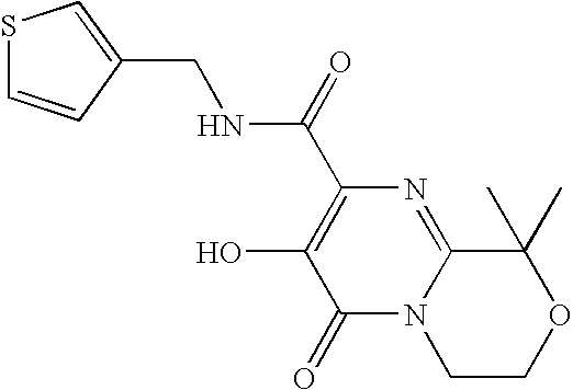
C1(CNC(C2=C(O)C(=O)N3C(=N2)C(C)(C)OCC3)=O)=CSC=C1
